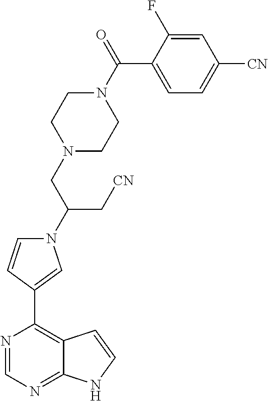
N1=CN=C2C(=C1C1=CN(C(C[CN])CN3CCN(C(C4=CC=C([CN])C=C4F)=O)CC3)C=C1)C=CN2
